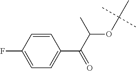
C1=CC(F)=CC=C1C(C(C)OC(C)(C)C)=O
